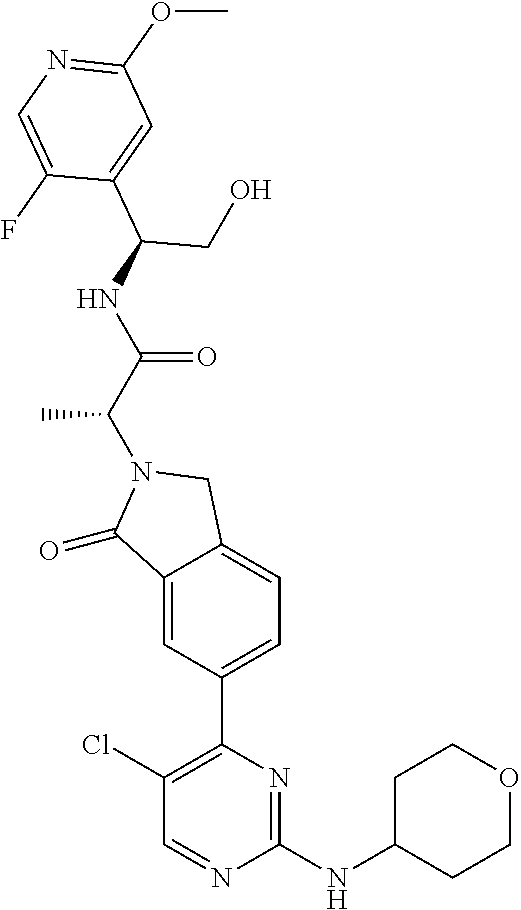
C1(=O)C2=CC(C3=C(Cl)C=NC(NC4CCOCC4)=N3)=CC=C2CN1C(C(=O)NC(C1=CC(OC)=NC=C1F)CO)C
